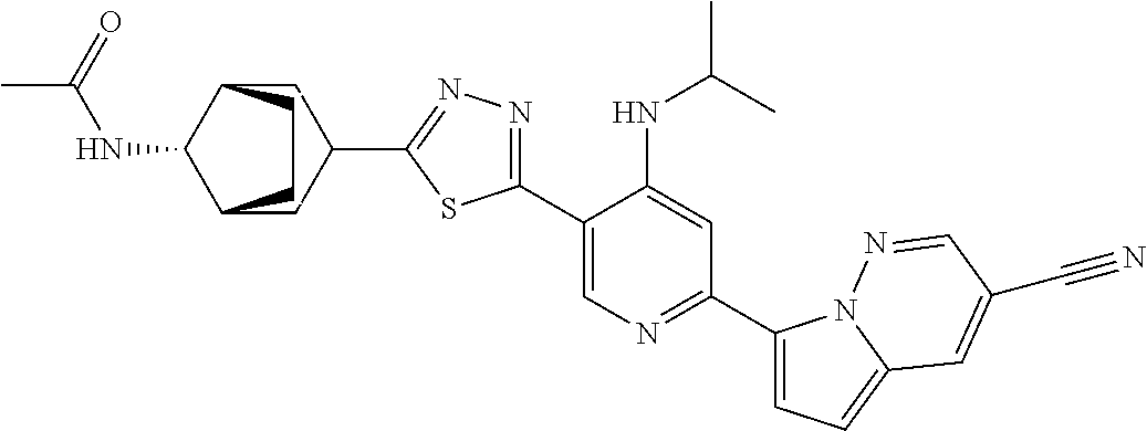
C1(C2=CN=C(C3=CC=C4N3N=CC(C#N)=C4)C=C2NC(C)C)=NN=C(C2CC3C(NC(C)=O)C(C2)CC3)S1
